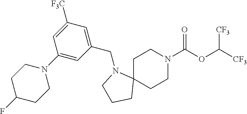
C1C2(CCN(C(OC([CF3])[CF3])=O)C1)N(CC1=CC([F3C])=CC(N3CCC(F)CC3)=C1)CCC2
